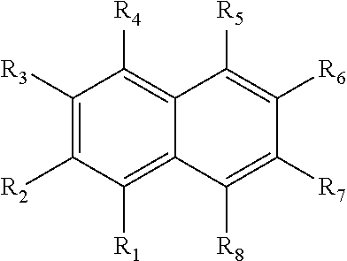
C1([R3])=C([R2])C([R1])=C2C(=C1[R4])C([R5])=C([R6])C([R7])=C2[R8]
